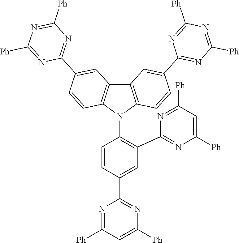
C1=C(C2=NC([Ph])=CC([Ph])=N2)C=CC(N2C3=C(C4=C2C=CC(C2=NC([Ph])=NC([Ph])=N2)=C4)C=C(C2=NC([Ph])=NC([Ph])=N2)C=C3)=C1C1=NC([Ph])=CC([Ph])=N1
